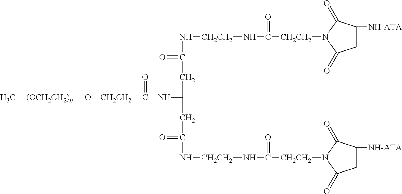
[(OCH2CH2)n](C)O[CH2CH2]C(NC(CC(N[CH2CH2]NC([CH2CH2]N1C(=O)CC([NH-ATA])C1=O)=O)=O)CC(N[CH2CH2]NC([CH2CH2]N1C(=O)CC([NH-ATA])C1=O)=O)=O)=O
